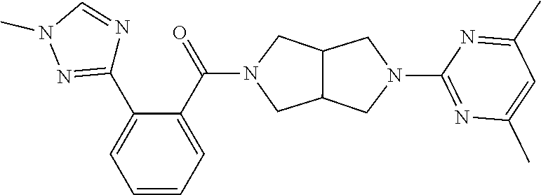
C1(C2=NN(C)C=N2)=CC=CC=C1C(N1CC2C(C1)CN(C1=NC(C)=CC(C)=N1)C2)=O
